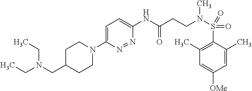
C(CCN(C)S(=O)(=O)C1=C(C)C=C([OMe])C=C1C)(=O)NC1=CC=C(N2CCC(CN(CC)CC)CC2)N=N1
